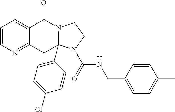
C1=CN=C2C(=C1)C(=O)N1CCN(C(NCC3=CC=C(C)C=C3)=O)C1(C1=CC=C(Cl)C=C1)C2
